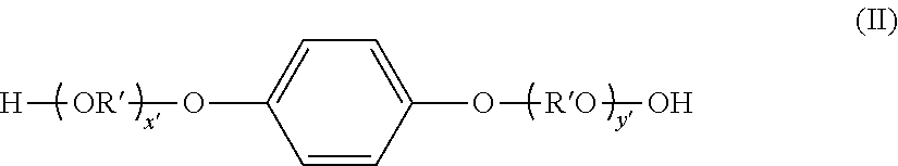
C1=CC(O[RO]O)=CC=C1O[OR][H]
